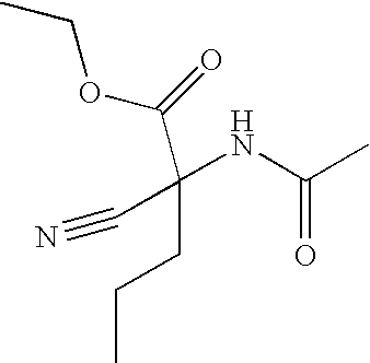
C(NC(C)=O)(CCC)(C(OCC)=O)C#N
